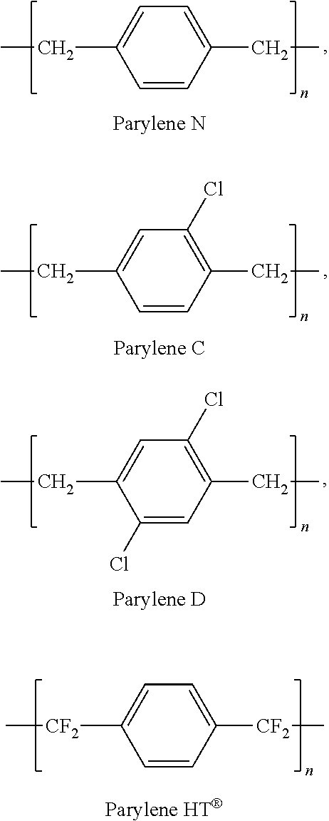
C1=C([CF2]C)C=CC([CF2]C)=C1.C1=C(CC)C=CC(CC)=C1.C1(Cl)=C(CC)C=CC(CC)=C1.C1(Cl)=C(CC)C=C(Cl)C(CC)=C1
